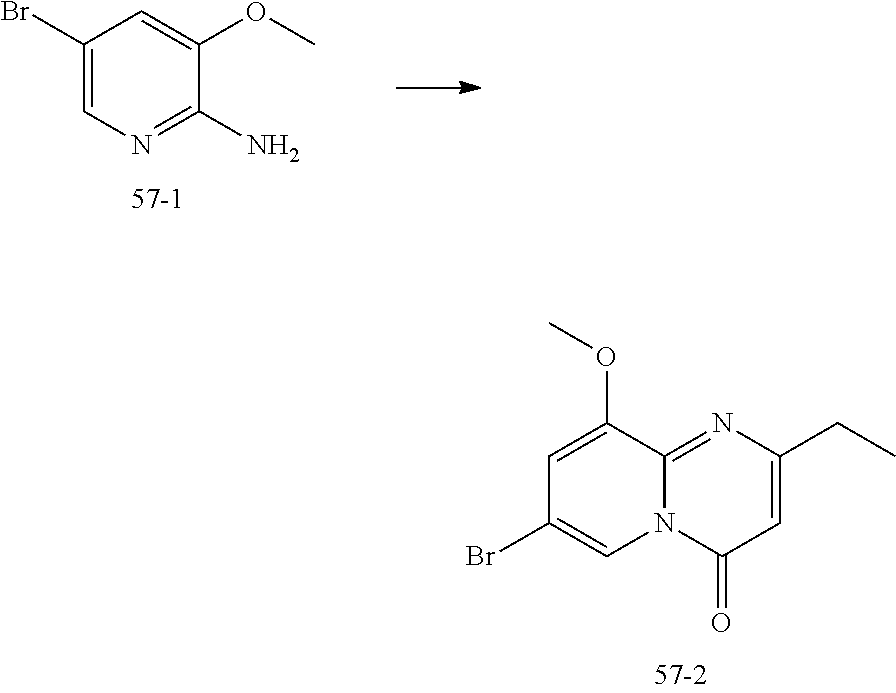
C1=C(OC)C2=NC(CC)=CC(=O)N2C=C1Br.C1(Br)=CN=C(N)C(OC)=C1
